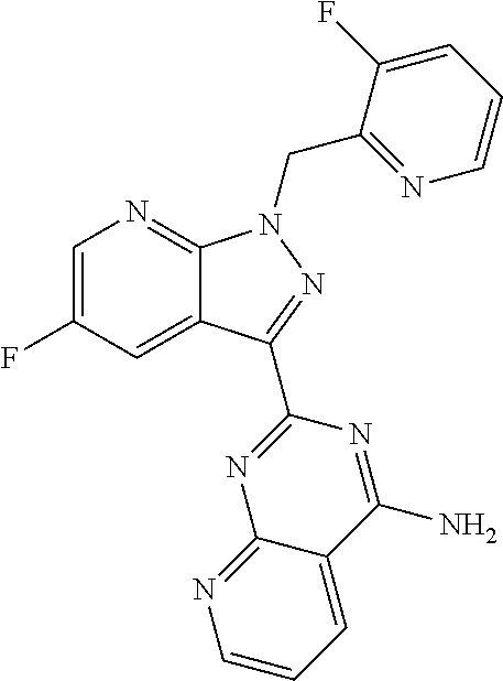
C1=C(F)C=C2C(=N1)N(CC1=NC=CC=C1F)N=C2C1=NC2=NC=CC=C2C(N)=N1
